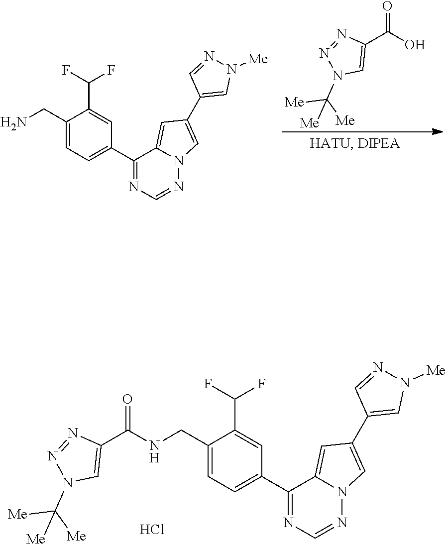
N1(C([Me])([Me])[Me])N=NC(C(NCC2=CC=C(C3=NC=NN4C=C(C5=CN([Me])N=C5)C=C43)C=C2C(F)F)=O)=C1.Cl.N1(C([Me])([Me])[Me])N=NC(C(O)=O)=C1.N12N=CN=C(C3=CC=C(CN)C(C(F)F)=C3)C1=CC(C1=CN([Me])N=C1)=C2
